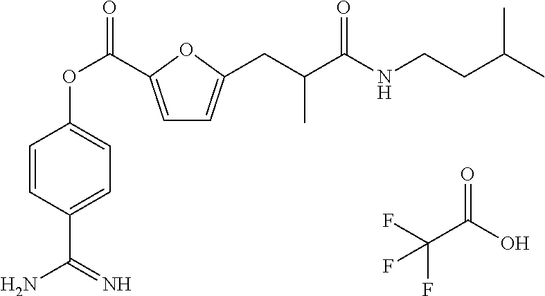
C1=C(C(OC2=CC=C(C(N)=N)C=C2)=O)OC(CC(C(NCCC(C)C)=O)C)=C1.FC(C(O)=O)(F)F
